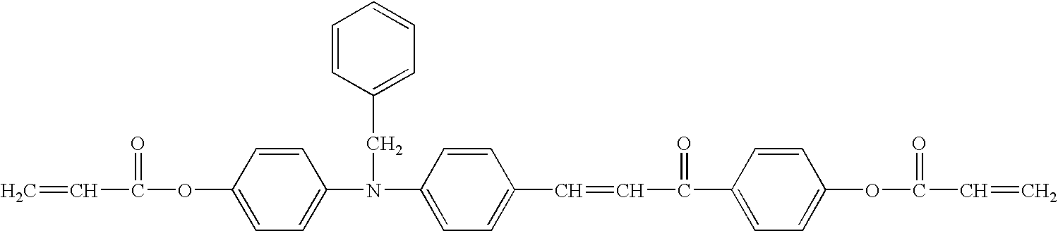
C=CC(OC1=CC=C(N(C2=CC=C(C=CC(C3=CC=C(OC(C=C)=O)C=C3)=O)C=C2)CC2=CC=CC=C2)C=C1)=O
